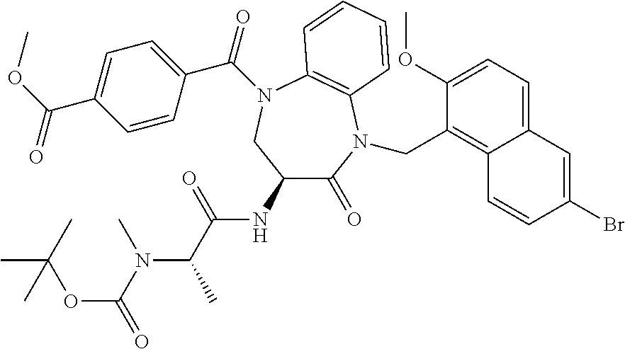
C1(NC(C(N(C(=O)OC(C)(C)C)C)C)=O)C(=O)N(CC2=C3C(=CC=C2OC)C=C(Br)C=C3)C2=C(N(C(=O)C3=CC=C(C(OC)=O)C=C3)C1)C=CC=C2
